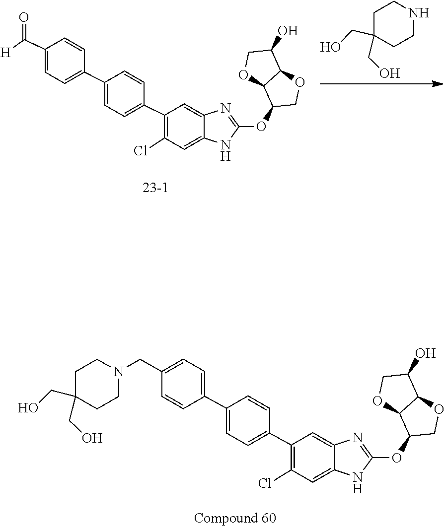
C12C(OC3=NC4=CC(C5=CC=C(C6=CC=C(C([H])=O)C=C6)C=C5)=C(Cl)C=C4N3)COC1C(O)CO2.C1(CO)(CO)CCNCC1.C(C1(CO)CCN(CC2=CC=C(C3=CC=C(C4=C(Cl)C=C5C(=C4)N=C(OC4C6C(C(O)CO6)OC4)N5)C=C3)C=C2)CC1)O
